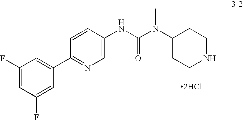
C1(F)=CC(F)=CC(C2=NC=C(NC(N(C3CCNCC3)C)=O)C=C2)=C1.[2HCl]
